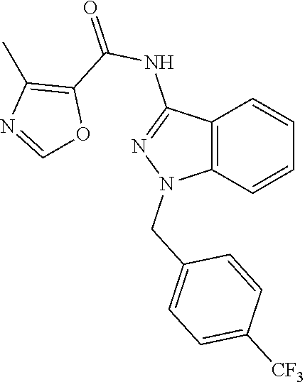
C12=C(C=CC=C1)N(CC1=CC=C([CF3])C=C1)N=C2NC(=O)C1=C(C)N=CO1
